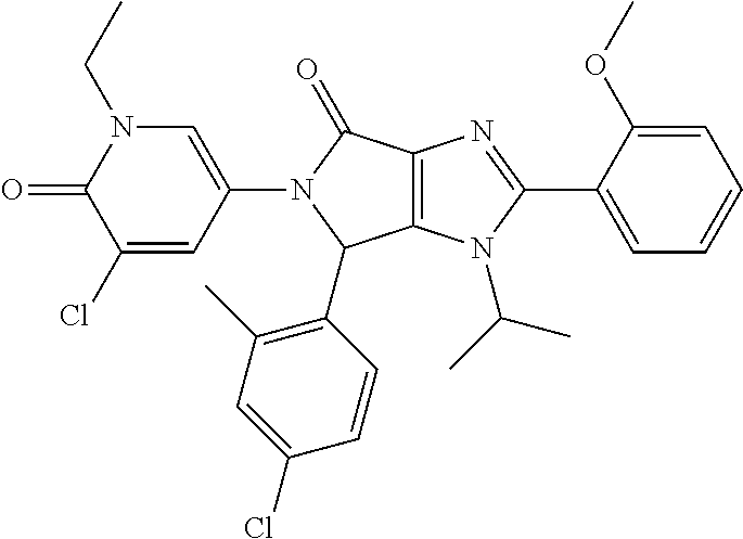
C12=C(N(C(C)C)C(C3=CC=CC=C3OC)=N1)C(C1=C(C)C=C(Cl)C=C1)N(C1=CN(CC)C(=O)C(Cl)=C1)C2=O
